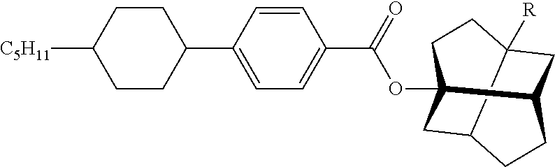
C1CC([C5H11])CCC1C1=CC=C(C(OC23CCC4([R])CC(CCC2C4)C3)=O)C=C1
